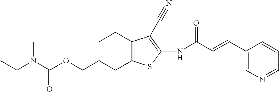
C(N(C)CC)(OCC1CC2=C(CC1)C(C#N)=C(NC(C=CC1=CN=CC=C1)=O)S2)=O
